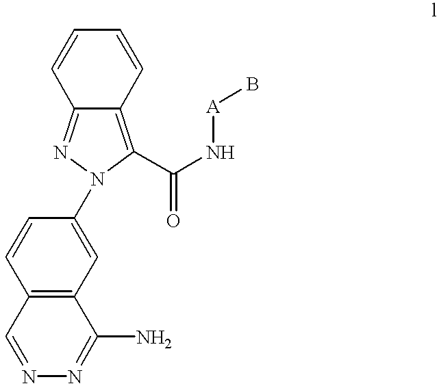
C12=C(C=C(N3N=C4C(=C3C(N[A]B)=O)C=CC=C4)C=C1)C(N)=NN=C2
